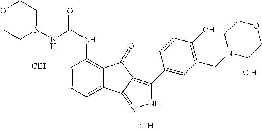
C1=CC=C2C(=C1NC(=O)NN1CCOCC1)C(=O)C1=C(C3=CC(CN4CCOCC4)=C(O)C=C3)NN=C21.Cl.Cl.Cl
